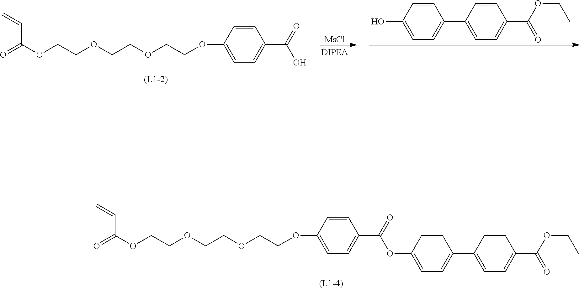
O(CCOCCOCCOC1=CC=C(C(=O)OC2=CC=C(C3=CC=C(C(OCC)=O)C=C3)C=C2)C=C1)C(=O)C=C.O(CCOCCOCCOC1=CC=C(C(=O)O)C=C1)C(=O)C=C.C1(C2=CC=C(C(OCC)=O)C=C2)=CC=C(O)C=C1.[MsCl]
